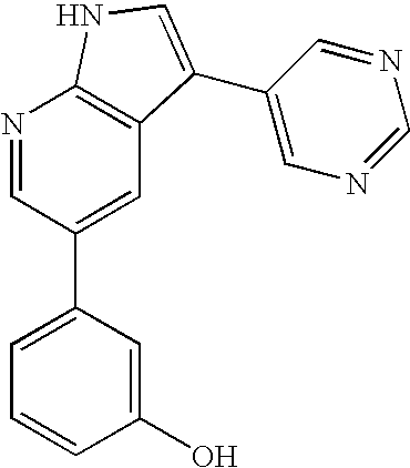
N1=CC(C2=CC=CC(O)=C2)=CC2=C1NC=C2C1=CN=CN=C1
